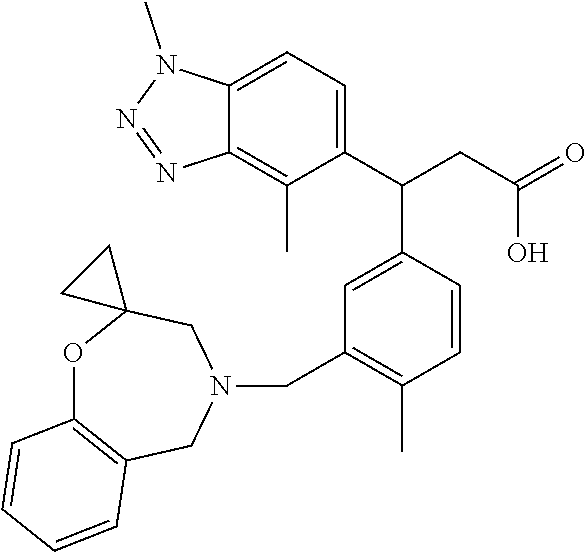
O1C2=C(CN(CC3=C(C)C=CC(C(CC(=O)O)C4=CC=C5C(=C4C)N=NN5C)=C3)CC13CC3)C=CC=C2
